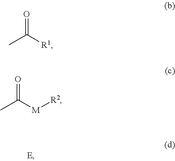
CC([R1])=O.CC([M][R2])=O
